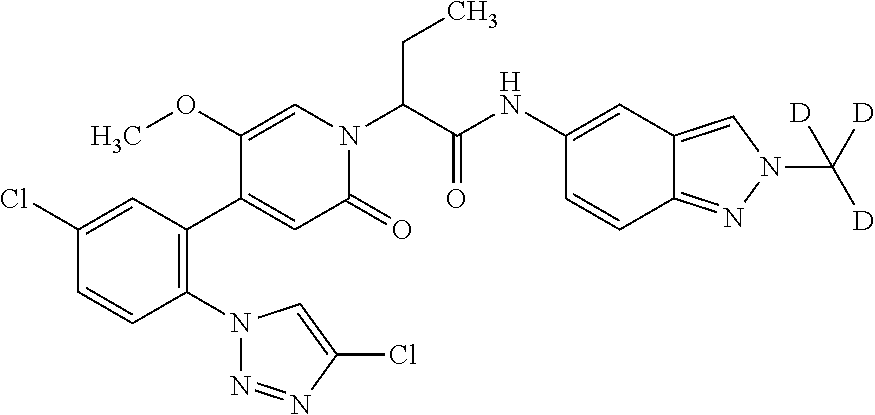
C1(Cl)=CC(C2=CC(=O)N(C(C(NC3=CC4=CN(C([D])([D])[D])N=C4C=C3)=O)CC)C=C2OC)=C(N2N=NC(Cl)=C2)C=C1
